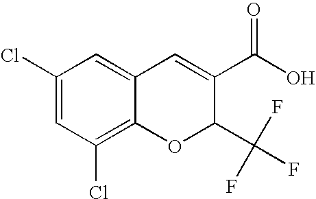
C1(Cl)=CC(Cl)=C2C(=C1)C=C(C(=O)O)C(C(F)(F)F)O2
